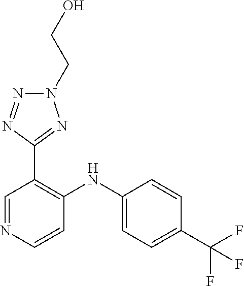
C1=CC(C(F)(F)F)=CC=C1NC1=C(C2=NN(CCO)N=N2)C=NC=C1
